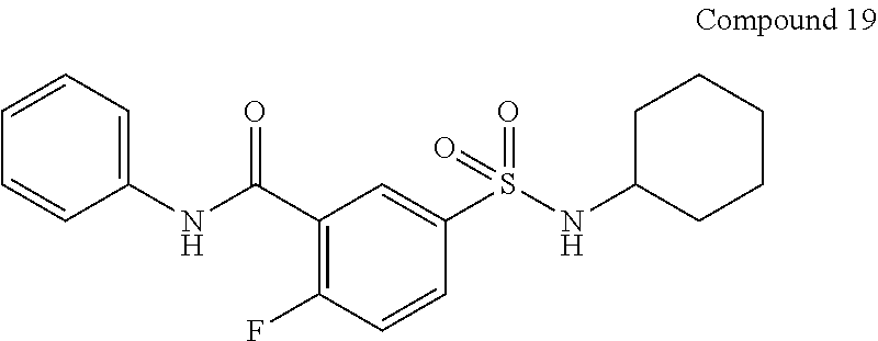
C(C1=C(F)C=CC(S(NC2CCCCC2)(=O)=O)=C1)(NC1=CC=CC=C1)=O
